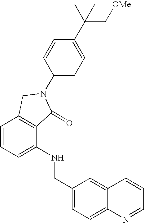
C1=CC=C(NCC2=CC=C3C(=C2)C=CC=N3)C2=C1CN(C1=CC=C(C(C)(C[OMe])C)C=C1)C2=O
